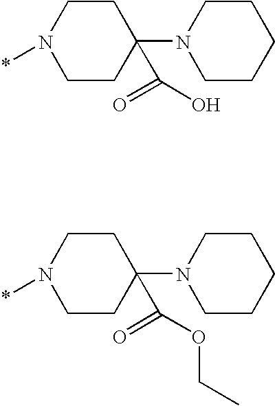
C1CC(N2CCCCC2)(C(=O)O)CCN1*.C1CC(N2CCCCC2)(C(=O)OCC)CCN1*
